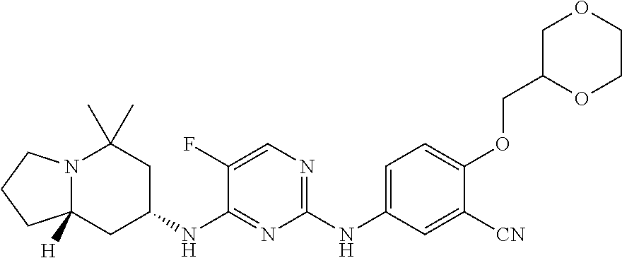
N12C([H])(CC(NC3=NC(NC4=CC=C(OCC5OCCOC5)C([CN])=C4)=NC=C3F)CC1(C)C)CCC2
